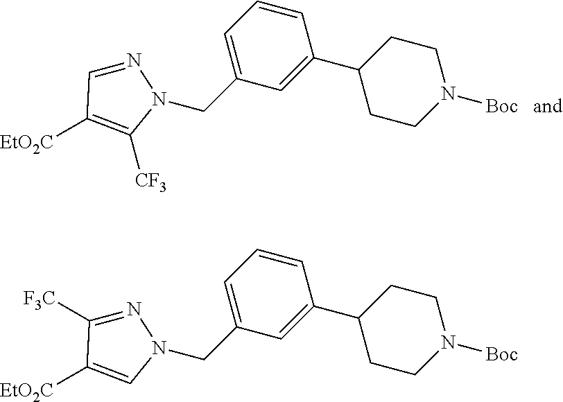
[EtO2C]C1=C([CF3])N(CC2=CC=CC(C3CCN([Boc])CC3)=C2)N=C1.[EtO2C]C1=CN(CC2=CC=CC(C3CCN([Boc])CC3)=C2)N=C1[F3C]
